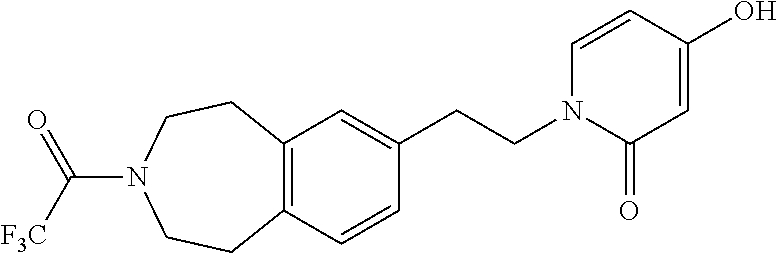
C12=C(C=CC(CCN3C(=O)C=C(O)C=C3)=C1)CCN(C([F3C])=O)CC2
